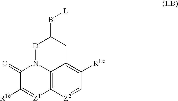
C12=C3[Z2]=CC([R1a])=C1CC(B[L])[D]N2C(=O)C([R1b])=[Z1]3
